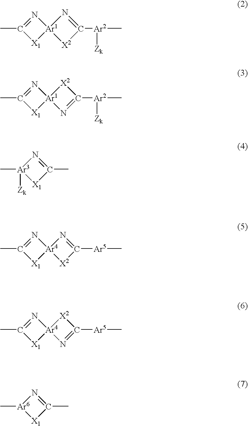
C1(C)=N[Ar1]2([X1]1)[X2]C([Ar2]([Zk])C)=N2.C1(C)=N[Ar1]2([X1]1)N=C([Ar2]([Zk])C)[X2]2.[Ar3]1(C)([Zk])[X1]C(C)=N1.C1(C)=N[Ar4]2([X1]1)[X2]C([Ar5]C)=N2.C1(C)=N[Ar4]2([X1]1)N=C([Ar5]C)[X2]2.[Ar6]1(C)[X1]C(C)=N1
